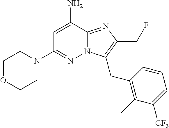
C1OCCN(C2=NN3C(=NC(CF)=C3CC3=C(C)C([CF3])=CC=C3)C(N)=C2)C1
